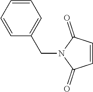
C1=CC=C(CN2C(=O)C=CC2=O)C=C1
